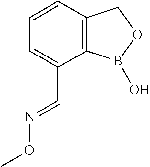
C12=C(C=CC=C1C=NOC)COB2O
